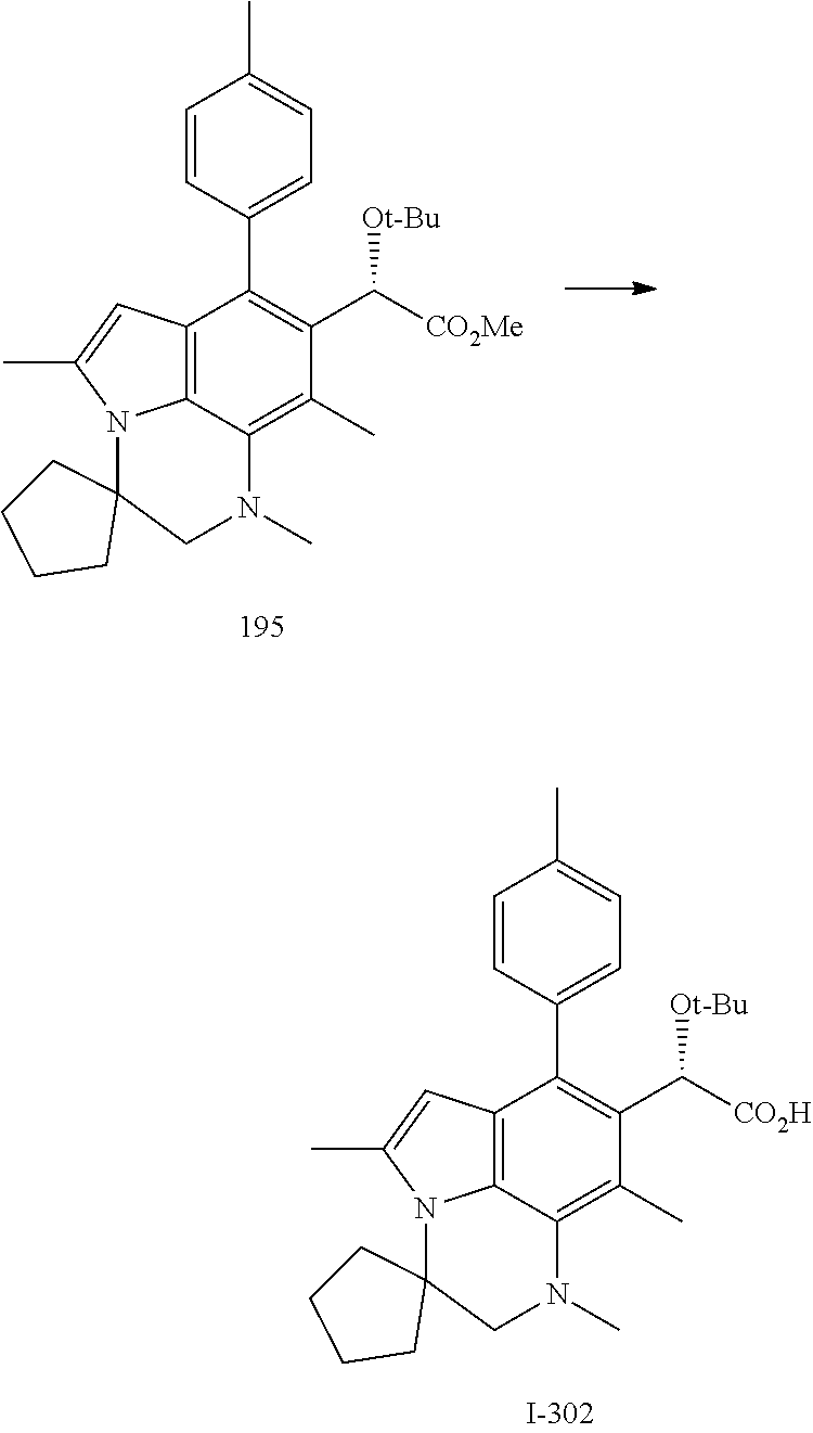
C12=C3C(=C(C)C(C([Ot-Bu])[CO2H])=C1C1=CC=C(C)C=C1)N(C)CC1(N3C(C)=C2)CCCC1.C12=C3C(=C(C)C(C([Ot-Bu])[CO2Me])=C1C1=CC=C(C)C=C1)N(C)CC1(N3C(C)=C2)CCCC1
